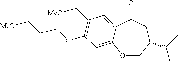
O1CC(C(C)C)CC(=O)C2=CC(C[MeO])=C(OCCC[MeO])C=C12
